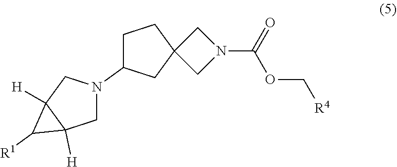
O(C[R4])C(N1CC2(CCC(N3CC4([H])C([R1])C4([H])C3)C2)C1)=O
